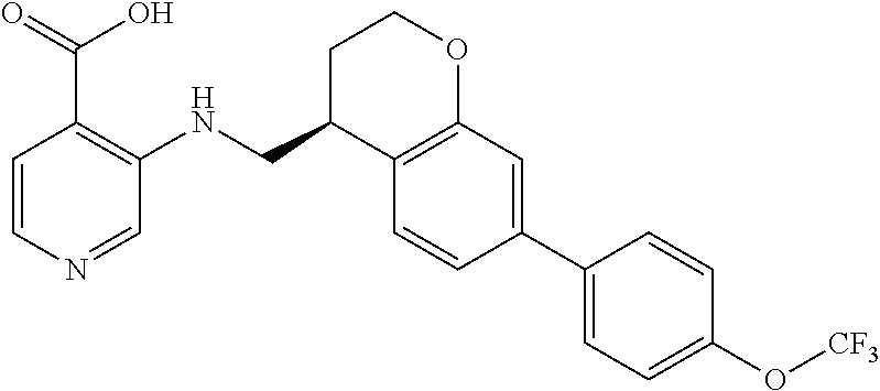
C1=CN=CC(NCC2C3=C(OCC2)C=C(C2=CC=C(O[CF3])C=C2)C=C3)=C1C(=O)O
